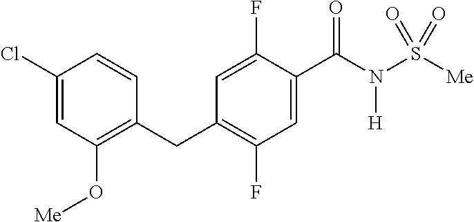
C1(Cl)=CC(O[Me])=C(CC2=C(F)C=C(C(N([H])S([Me])(=O)=O)=O)C(F)=C2)C=C1
